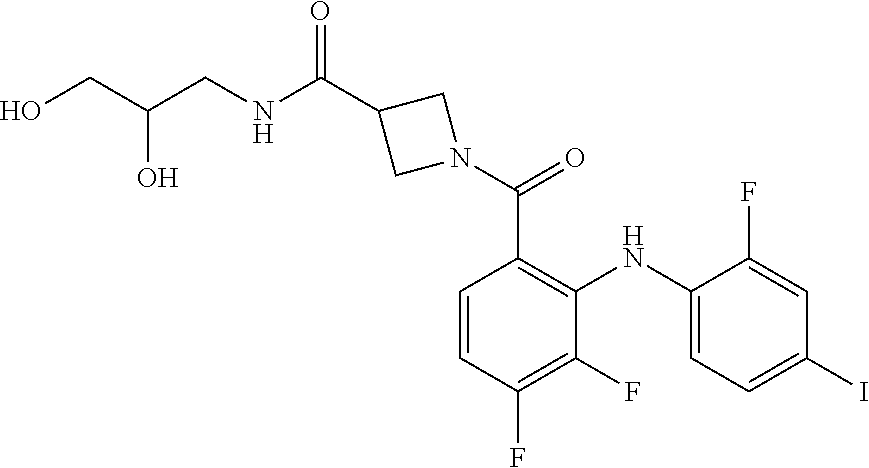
C1=CC(F)=C(F)C(NC2=CC=C(I)C=C2F)=C1C(N1CC(C(NCC(CO)O)=O)C1)=O
